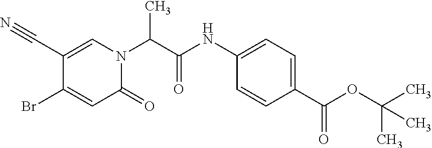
N(C1=CC=C(C(OC(C)(C)C)=O)C=C1)C(C(N1C=C(C#N)C(Br)=CC1=O)C)=O
